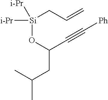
[Si](OC(C#C[Ph])CC(C)C)(CC=C)([i-Pr])[i-Pr]
